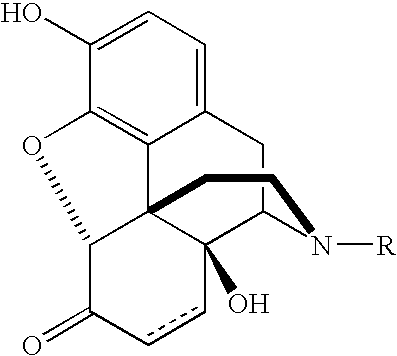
C12=CC=C(O)C3=C1C14C(O)(C(C2)N([R])CC1)ccC(=O)C4O3
